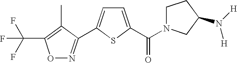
C(F)(F)(F)C1=C(C)C(C2=CC=C(C(=O)N3CCC(N([H])[H])C3)S2)=NO1
